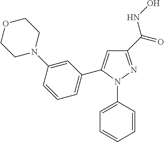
C1=C(N2CCOCC2)C=CC=C1C1=CC(C(=O)NO)=NN1C1=CC=CC=C1
